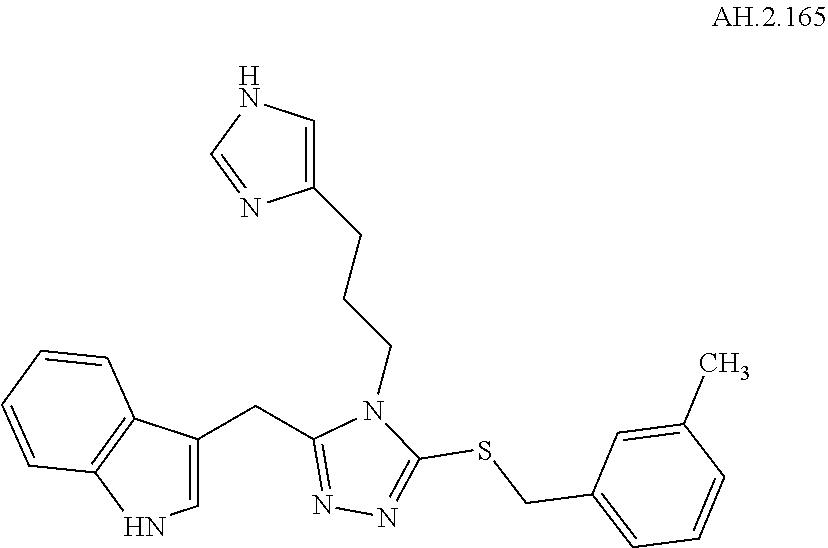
C1(CC2=NN=C(SCC3=CC=CC(C)=C3)N2CCCC2=CNC=N2)=CNC2=C1C=CC=C2
